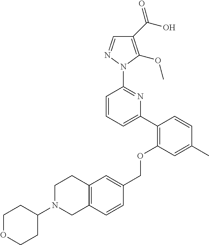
C1(C(O)=O)=C(OC)N(C2=NC(C3=C(OCC4=CC5=C(C=C4)CN(C4CCOCC4)CC5)C=C(C)C=C3)=CC=C2)N=C1
